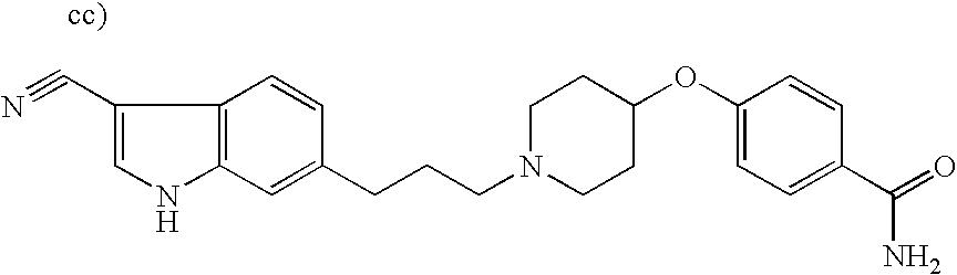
C1(C#N)=CNC2=C1C=CC(CCCN1CCC(OC3=CC=C(C(=O)N)C=C3)CC1)=C2
